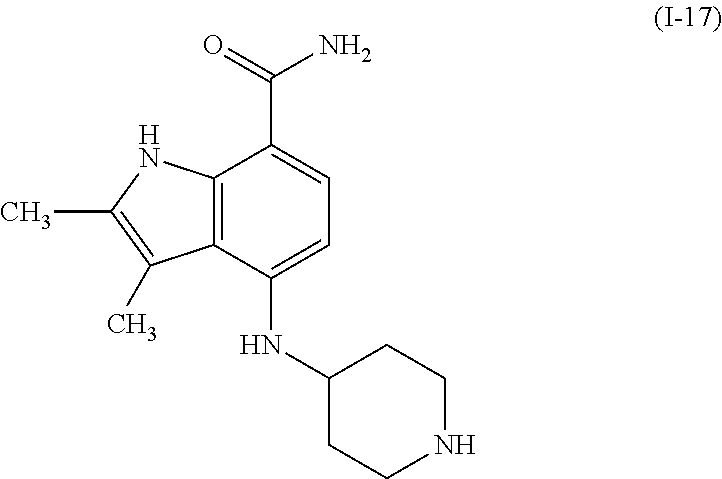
C12=C(C(NC3CCNCC3)=CC=C1C(=O)N)C(C)=C(C)N2
